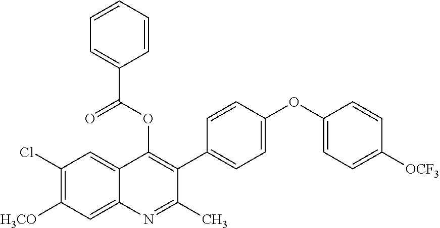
C1(Cl)=C([H3CO])C=C2C(=C1)C(OC(C1=CC=CC=C1)=O)=C(C1=CC=C(OC3=CC=C([OCF3])C=C3)C=C1)C(C)=N2
